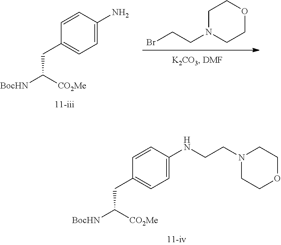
C1(CC([BocHN])[CO2Me])=CC=C(NCCN2CCOCC2)C=C1.C1N(CCBr)CCOC1.C1(CC([BocHN])[CO2Me])=CC=C(N)C=C1
